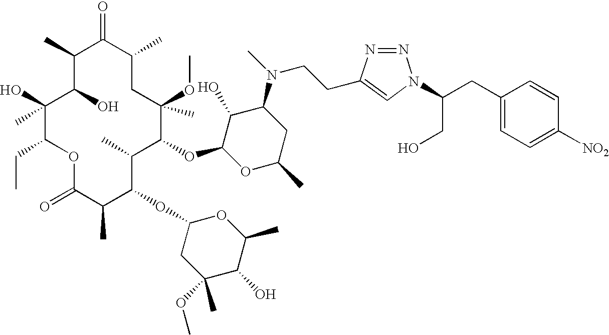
C1(C)C(O)C(O)(C)C(CC)OC(=O)C(C)C(OC2CC(OC)(C)C(O)C(C)O2)C(C)C(OC2OC(C)CC(N(C)CCC3=CN(C(CO)CC4=CC=C([NO2])C=C4)N=N3)C2O)C(C)(OC)CC(C)C1=O
